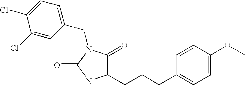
C1(CN2C(=O)NC(CCCC3=CC=C(OC)C=C3)C2=O)=CC=C(Cl)C(Cl)=C1
